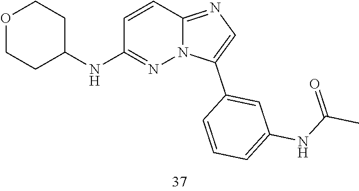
C1COCCC1NC1=NN2C(=NC=C2C2=CC(NC(=O)C)=CC=C2)C=C1
